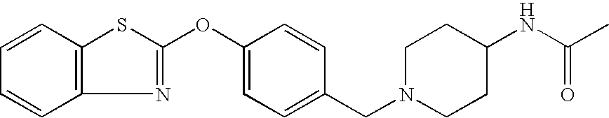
C1=CC2=C(C=C1)SC(OC1=CC=C(CN3CCC(NC(C)=O)CC3)C=C1)=N2
